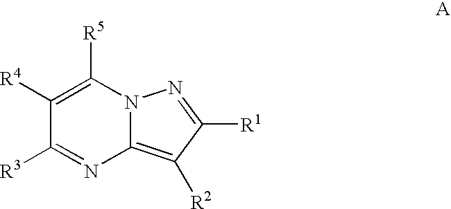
C1([R4])=C([R5])N2C(=C([R2])C([R1])=N2)N=C1[R3]
